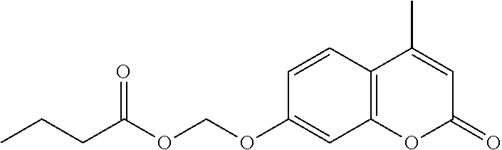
C12=C(C=CC(OCOC(CCC)=O)=C1)C(C)=CC(=O)O2
